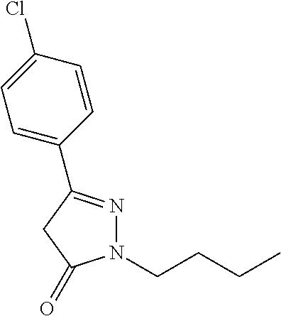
N1(CCCC)N=C(C2=CC=C(Cl)C=C2)CC1=O
